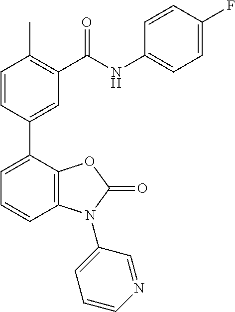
C1=C(C2=CC(C(NC3=CC=C(F)C=C3)=O)=C(C)C=C2)C2=C(C=C1)N(C1=CC=CN=C1)C(=O)O2
